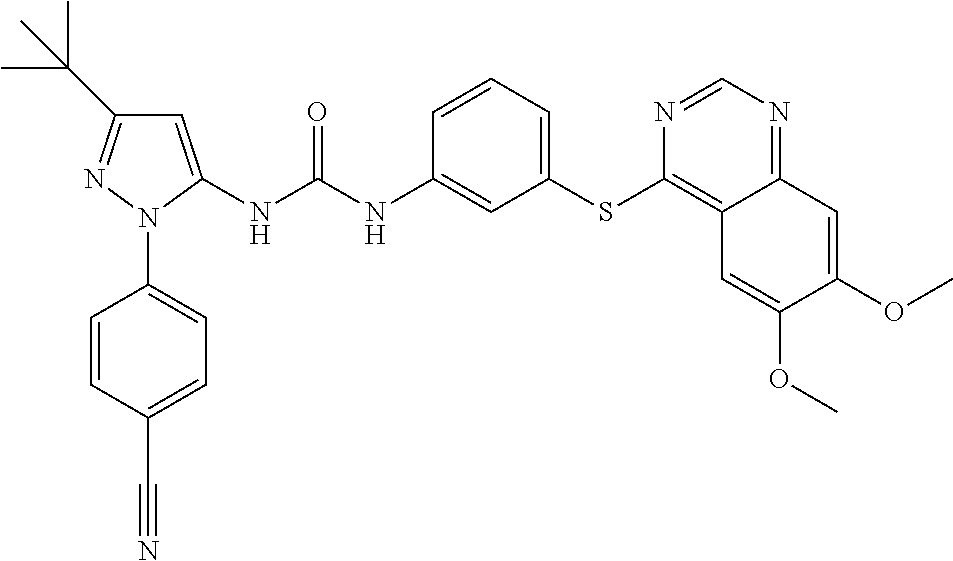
C1=C(NC(NC2=CC(SC3=C4C(=NC=N3)C=C(OC)C(OC)=C4)=CC=C2)=O)N(C2=CC=C(C#N)C=C2)N=C1C(C)(C)C
